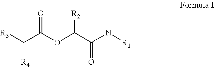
[R1]NC(C(OC(C([R3])[R4])=O)[R2])=O
